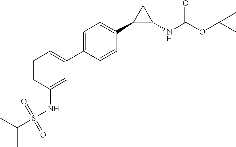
C1=C(C2=CC=CC(NS(C(C)C)(=O)=O)=C2)C=CC(C2C(NC(OC(C)(C)C)=O)C2)=C1
